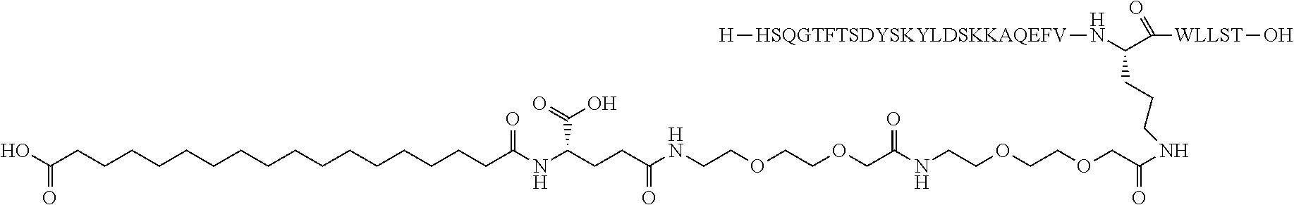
N([HSQGTFTSDYSKYLDSKKAQEFV][H])C(C([WLLST]O)=O)CCCNC(COCCOCCNC(COCCOCCNC(CCC(NC(CCCCCCCCCCCCCCCCC(O)=O)=O)C(O)=O)=O)=O)=O
